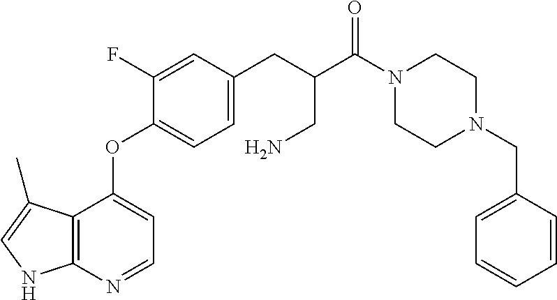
C12=C(N=CC=C1OC1=CC=C(CC(C(=O)N3CCN(CC4=CC=CC=C4)CC3)CN)C=C1F)NC=C2C
